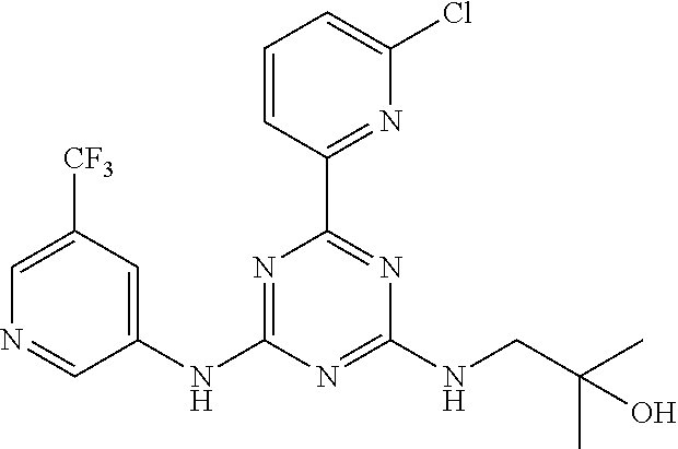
C1=CC(C2=NC(NCC(C)(C)O)=NC(NC3=CC([CF3])=CN=C3)=N2)=NC(Cl)=C1
